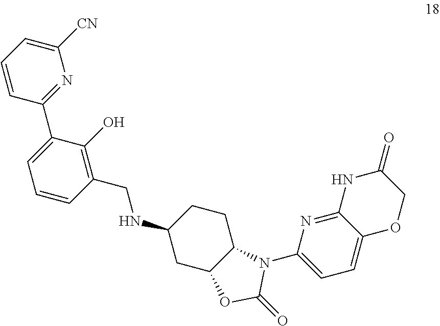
C1(N2C3C(CC(NCC4=C(O)C(C5=NC([CN])=CC=C5)=CC=C4)CC3)OC2=O)=CC=C2C(=N1)NC(=O)CO2
